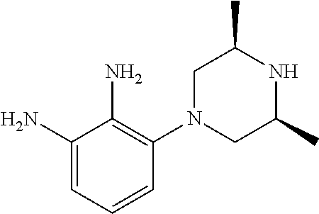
C1N(C2=C(N)C(N)=CC=C2)CC(C)NC1C
